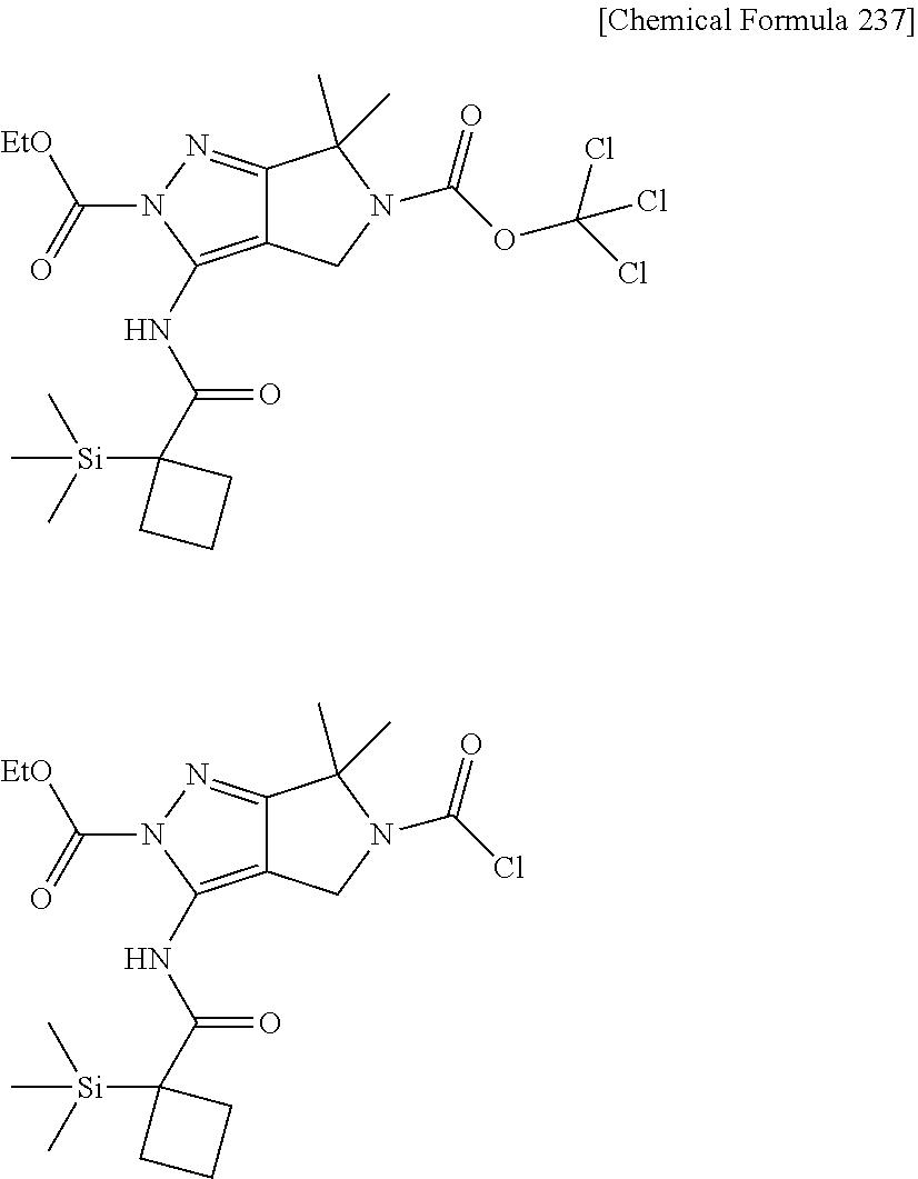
C12=C(NC(C3([Si](C)(C)C)CCC3)=O)N(C([EtO])=O)N=C1C(C)(C)N(C(OC(Cl)(Cl)Cl)=O)C2.C12=C(NC(C3([Si](C)(C)C)CCC3)=O)N(C([EtO])=O)N=C1C(C)(C)N(C(Cl)=O)C2
